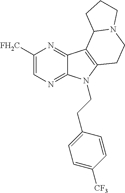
C1([FH2C])=CN=C2C(=N1)C1=C(N2CCC2=CC=C([CF3])C=C2)CCN2C1CCC2
